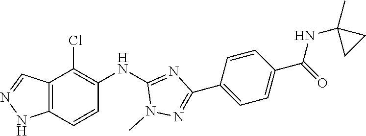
C12=C(C=CC(NC3=NC(C4=CC=C(C(NC5(C)CC5)=O)C=C4)=NN3C)=C1Cl)NN=C2
